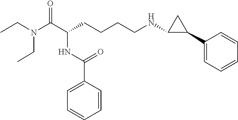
C(N(C(C(CCCCNC1C(C2=CC=CC=C2)C1)NC(C1=CC=CC=C1)=O)=O)CC)C
